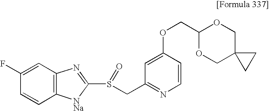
C1=C(OCC2OCC3(CO2)CC3)C=CN=C1CS(C1=NC2=C(C=CC(F)=C2)[NNa]1)=O
